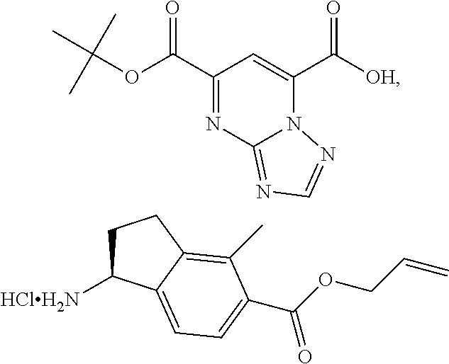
C1(C(OC(C)(C)C)=O)=NC2=NC=NN2C(C([OH])=O)=C1.C1C([HClH2N])C2=CC=C(C(OCC=C)=O)C(C)=C2C1
